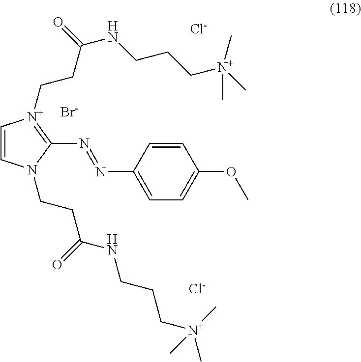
C1=CN(CCC(NCCC[N+](C)(C)C)=O)C(N=NC2=CC=C(OC)C=C2)=[N+]1CCC(NCCC[N+](C)(C)C)=O.[Br-].[Cl-].[Cl-]
